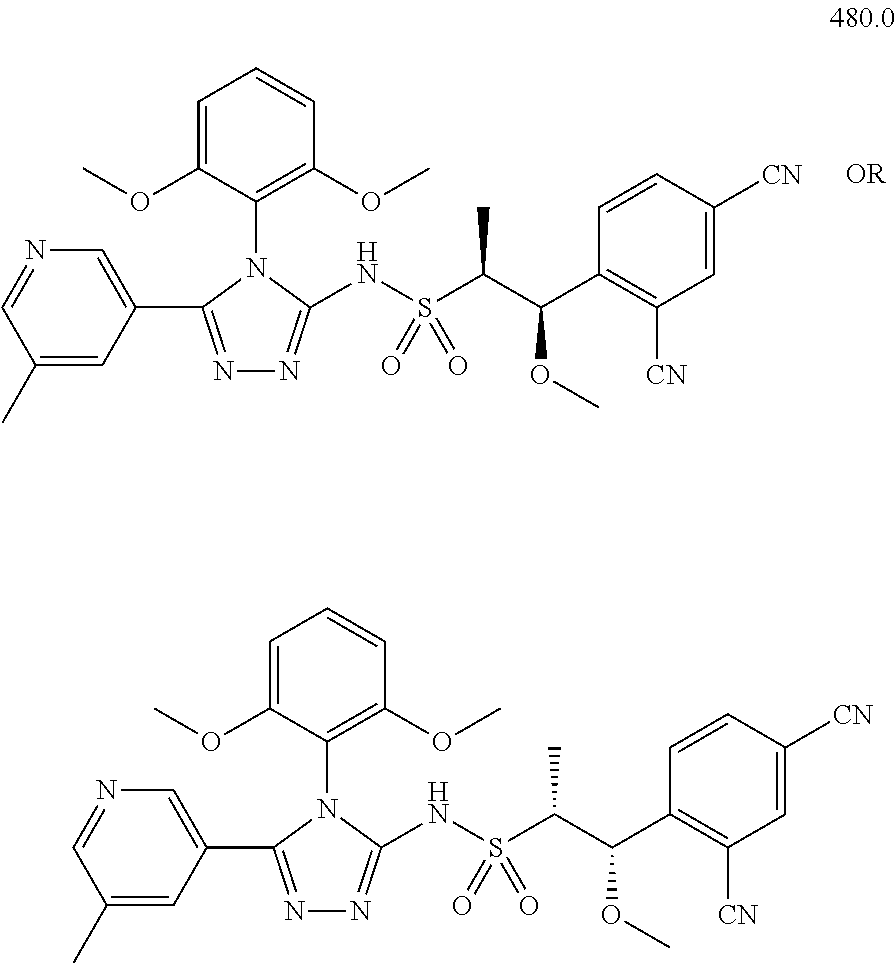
N1=C(C2=CN=CC(C)=C2)N(C2=C(OC)C=CC=C2OC)C(NS(C(C(C2=C([CN])C=C([CN])C=C2)OC)C)(=O)=O)=N1.N1=C(C2=CN=CC(C)=C2)N(C2=C(OC)C=CC=C2OC)C(NS(C(C(C2=C([CN])C=C([CN])C=C2)OC)C)(=O)=O)=N1
